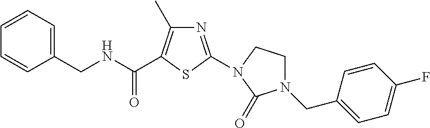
C1(CN2CCN(C3=NC(C)=C(C(NCC4=CC=CC=C4)=O)S3)C2=O)=CC=C(F)C=C1
